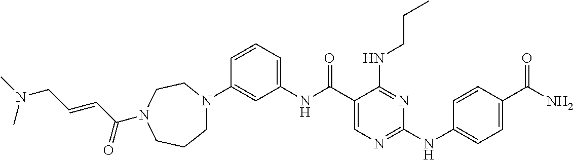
C1(N2CCCN(C(C=CCN(C)C)=O)CC2)=CC(NC(C2=CN=C(NC3=CC=C(C(N)=O)C=C3)N=C2NCCC)=O)=CC=C1
